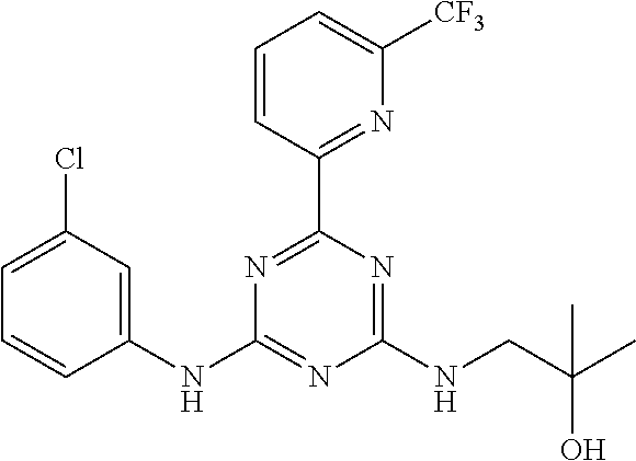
N1=C(C2=NC([CF3])=CC=C2)N=C(NCC(C)(O)C)N=C1NC1=CC(Cl)=CC=C1
